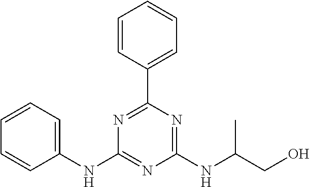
C1=CC=C(NC2=NC(NC(CO)C)=NC(C3=CC=CC=C3)=N2)C=C1
